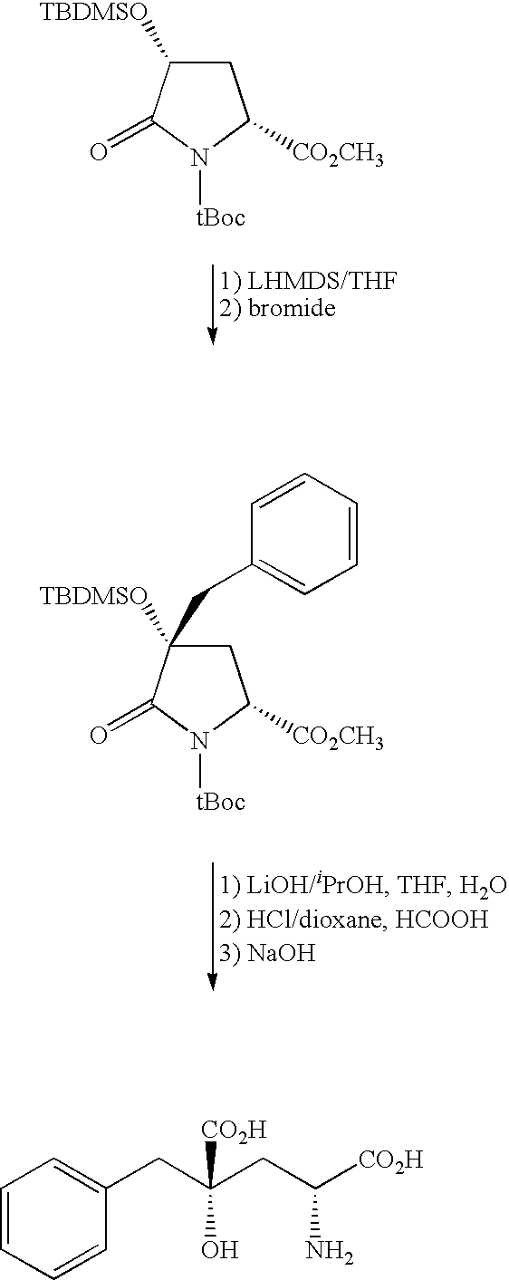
N1([tBoc])C([CO2CH3])CC([TBDMSO])C1=O.N1([tBoc])C([CO2CH3])CC([TBDMSO])(CC2=CC=CC=C2)C1=O.C1(CC(CC([CO2H])N)([CO2H])O)=CC=CC=C1
